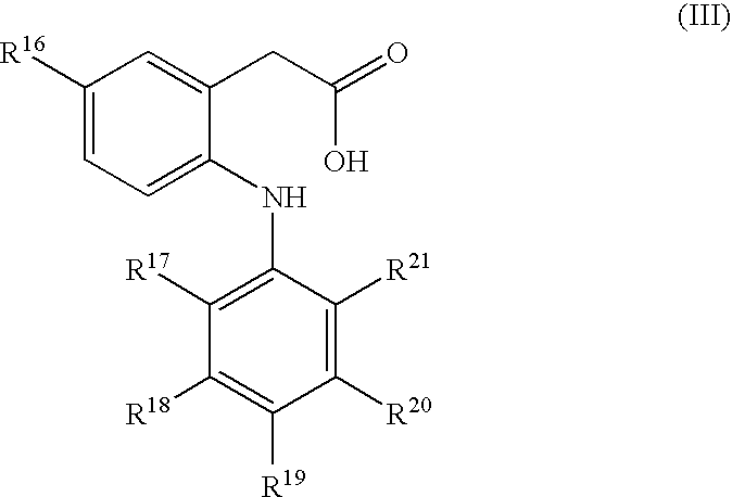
C1([R20])=C([R21])C(NC2=CC=C([R16])C=C2CC(=O)O)=C([R17])C([R18])=C1[R19]
